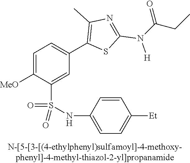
C1=C([MeO])C(S(NC2=CC=C([Et])C=C2)(=O)=O)=CC(C2=C(C)N=C(N([H])C(CC)=O)S2)=C1
